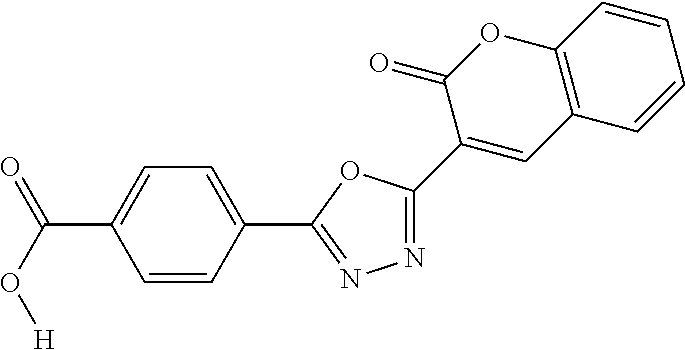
N1=C(C2=CC3=C(OC2=O)C=CC=C3)OC(C2=CC=C(C(=O)O[H])C=C2)=N1
